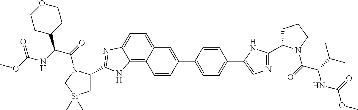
C1C(C2=NC=C(C3=CC=C(C4=CC5=CC=C6C(=C5C=C4)NC(C4C[Si](C)(C)CN4C(=O)C(NC(OC)=O)C4CCOCC4)=N6)C=C3)N2)N(C(=O)C(C(C)C)NC(OC)=O)CC1
